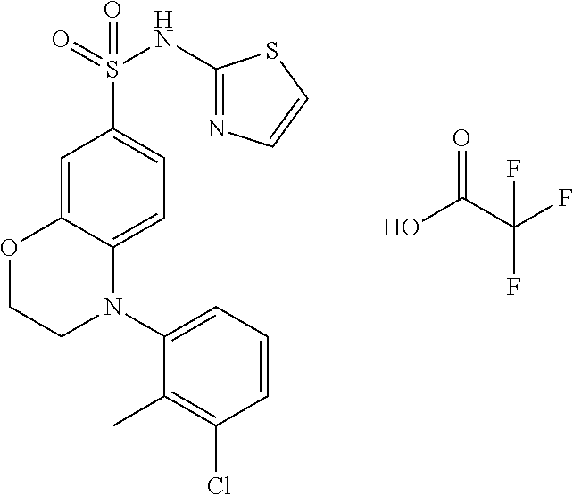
C1=C2C(=CC=C1S(=O)(NC1=NC=CS1)=O)N(C1=CC=CC(Cl)=C1C)CCO2.O=C(O)C(F)(F)F
